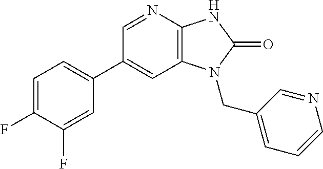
C1(C2=CC=C(F)C(F)=C2)=CC2=C(N=C1)NC(=O)N2CC1=CC=CN=C1
